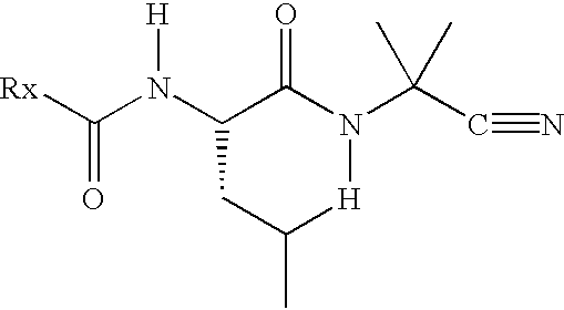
[Rx]C(N(C1C(=O)N(C(C#N)(C)C)[H]C(C)C1)[H])=O
